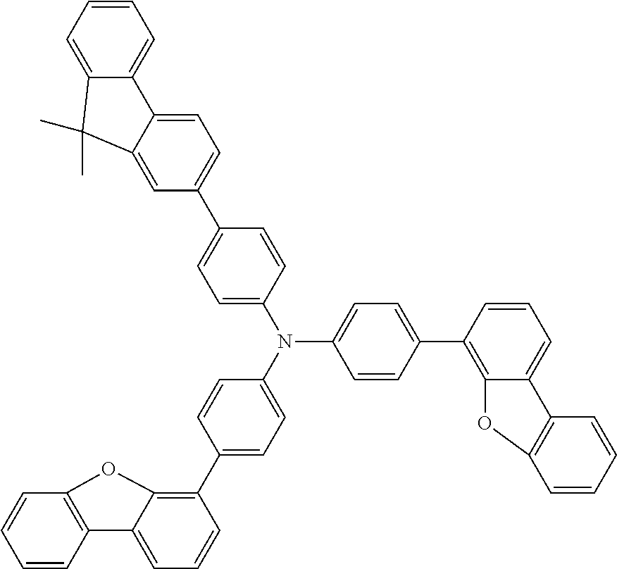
C1=CC=C2C(=C1)C1=CC=C(C3=CC=C(N(C4=CC=C(C5=C6C(=CC=C5)C5=C(C=CC=C5)O6)C=C4)C4=CC=C(C5=C6C(=CC=C5)C5=C(C=CC=C5)O6)C=C4)C=C3)C=C1C2(C)C
